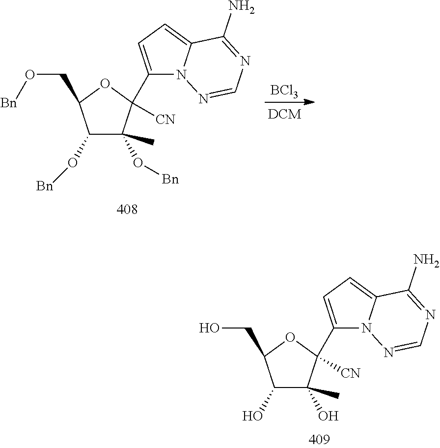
C1(O)C(O)(C)C(C2=CC=C3N2N=CN=C3N)([CN])OC1CO.C1(O[Bn])C(O[Bn])(C)C(C2=CC=C3N2N=CN=C3N)([CN])OC1CO[Bn].[BCl3]
